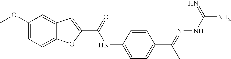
C1(OC)=CC=C2C(=C1)C=C(C(=O)NC1=CC=C(C(=NNC(N)=N)C)C=C1)O2
